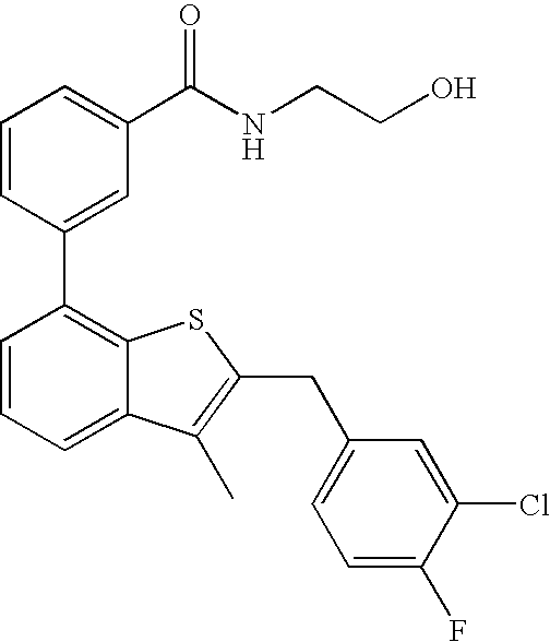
C1=CC(C2=C3C(=CC=C2)C(C)=C(CC2=CC=C(F)C(Cl)=C2)S3)=CC(C(NCCO)=O)=C1
